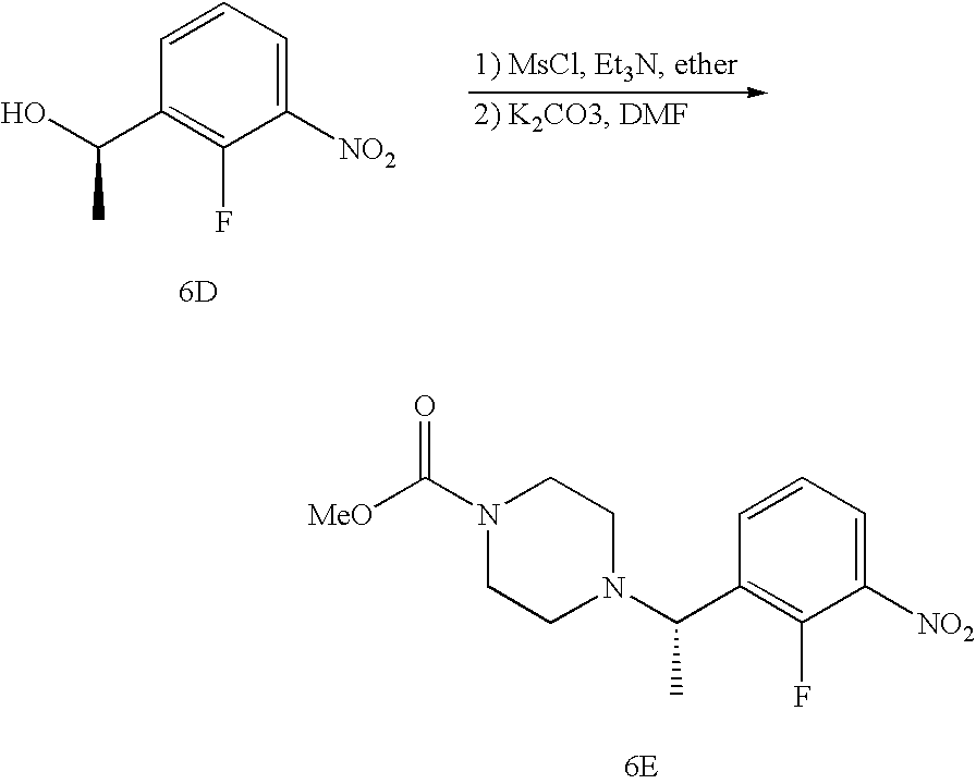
C1=CC=C([NO2])C(F)=C1C(O)C.[6D].C1=CC=C([NO2])C(F)=C1C(N1CCN(C([MeO])=O)CC1)C.[6E]
